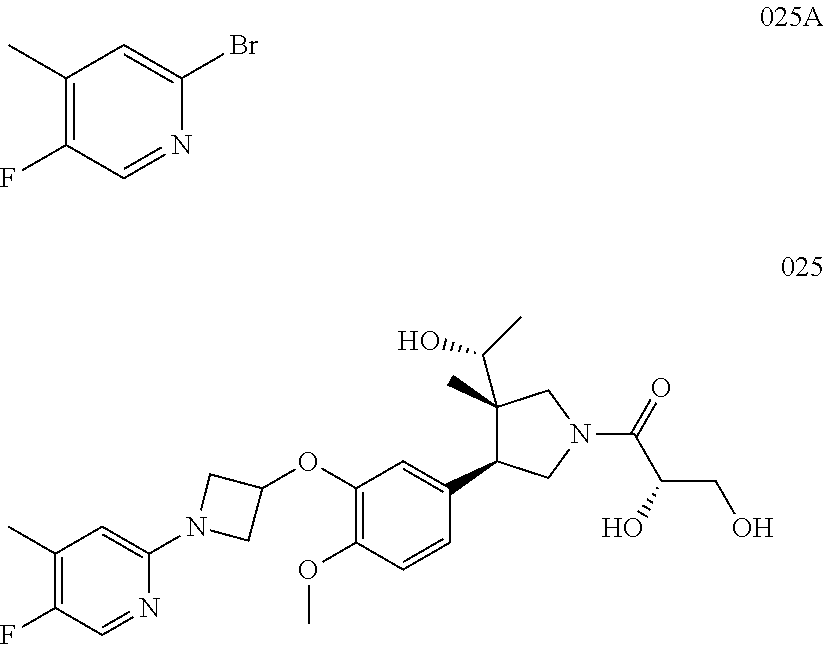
C1(C)=C(F)C=NC(Br)=C1.C1(F)=C(C)C=C(N2CC(OC3=C(OC)C=CC(C4C(C(O)C)(C)CN(C(C(CO)O)=O)C4)=C3)C2)N=C1
